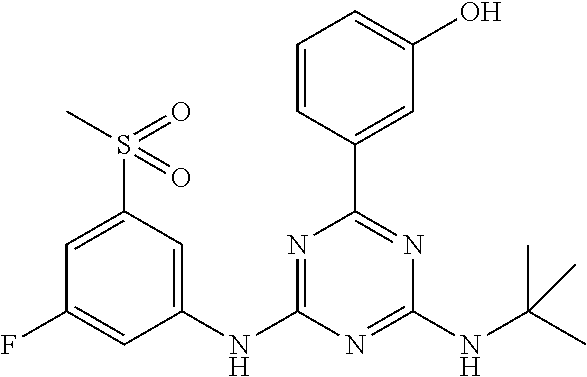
C1(NC2=NC(C3=CC(O)=CC=C3)=NC(NC(C)(C)C)=N2)=CC(S(C)(=O)=O)=CC(F)=C1
